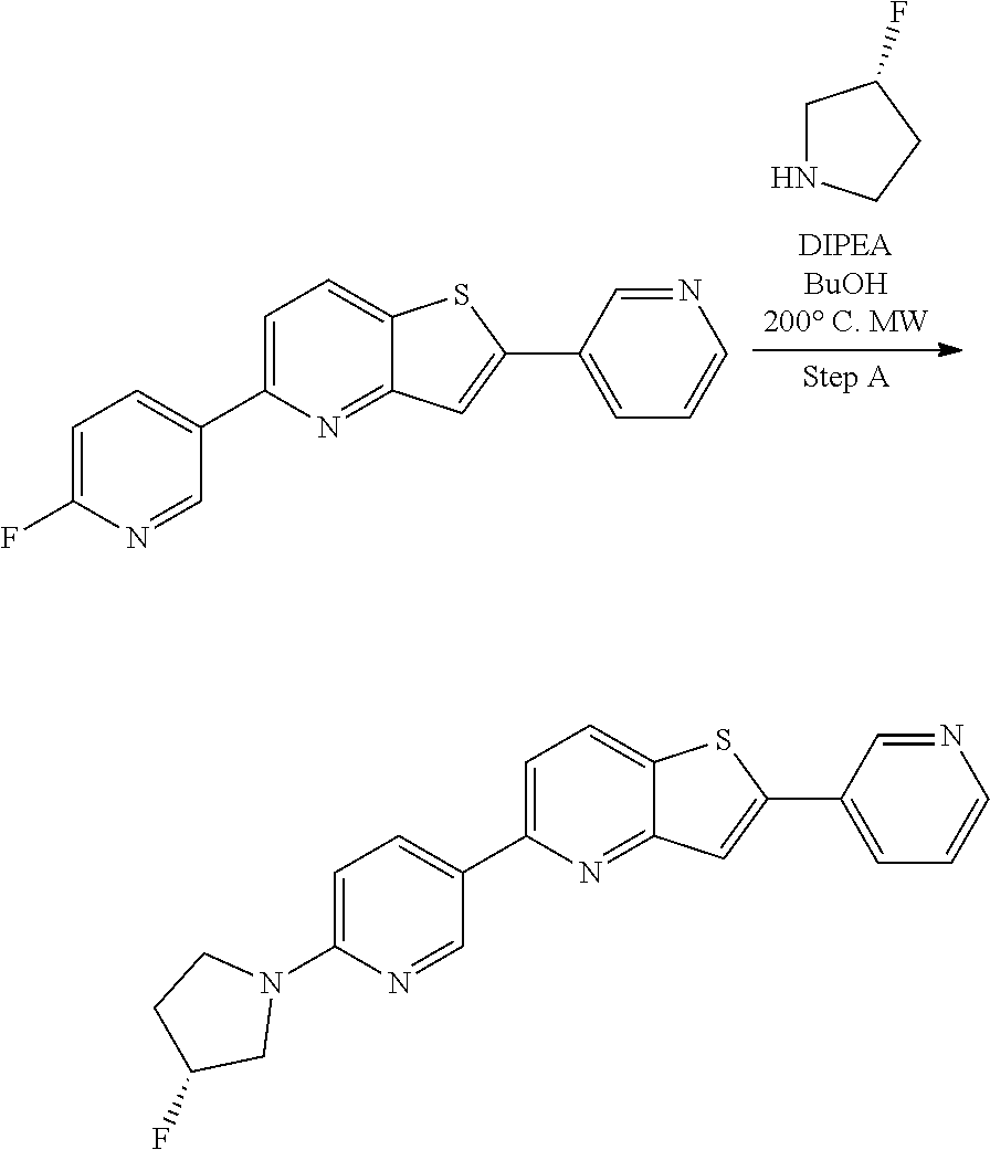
C1NCCC1F.C1=C(F)N=CC(C2=CC=C3C(=N2)C=C(C2=CC=CN=C2)S3)=C1.C1=C(N2CCC(F)C2)N=CC(C2=CC=C3C(=N2)C=C(C2=CC=CN=C2)S3)=C1
